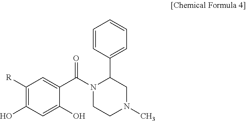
C1([R])=C(O)C=C(O)C(C(N2CCN(C)CC2C2=CC=CC=C2)=O)=C1
